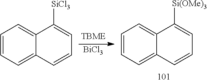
C12=CC=CC=C1C=CC=C2[SiCl3].[BiCl3].C12=CC=CC=C1C=CC=C2[Si(OMe)3]
